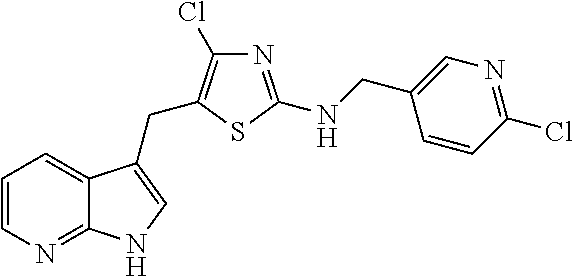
C1=CN=C2C(=C1)C(CC1=C(Cl)N=C(NCC3=CN=C(Cl)C=C3)S1)=CN2
